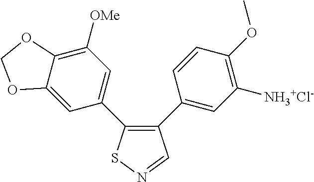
C12=CC(C3=C(C4=CC([NH3+Cl-])=C(OC)C=C4)C=NS3)=CC([OMe])=C1OCO2
